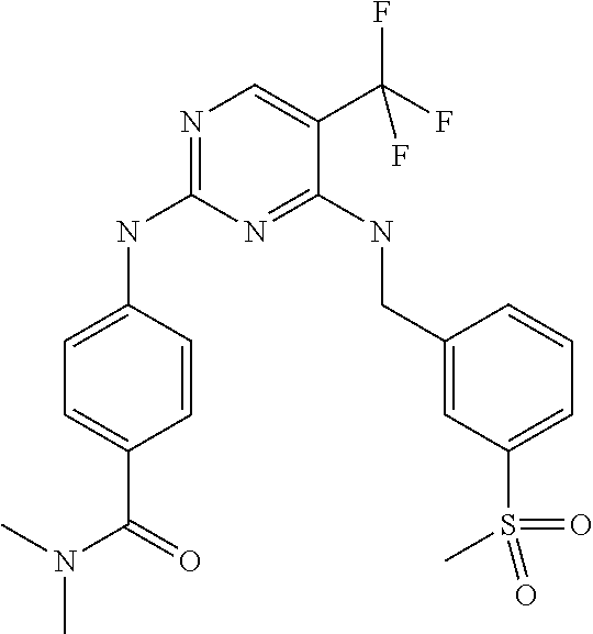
C1=C(NC2=NC=C(C(F)(F)F)C(NCC3=CC(S(C)(=O)=O)=CC=C3)=N2)C=CC(C(=O)N(C)C)=C1
